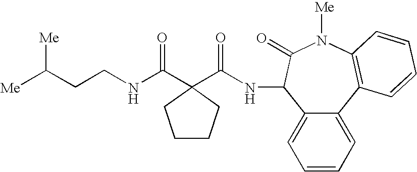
[Me]C(CCNC(C1(C(NC2C3=CC=CC=C3C3=C(N([Me])C2=O)C=CC=C3)=O)CCCC1)=O)[Me]
